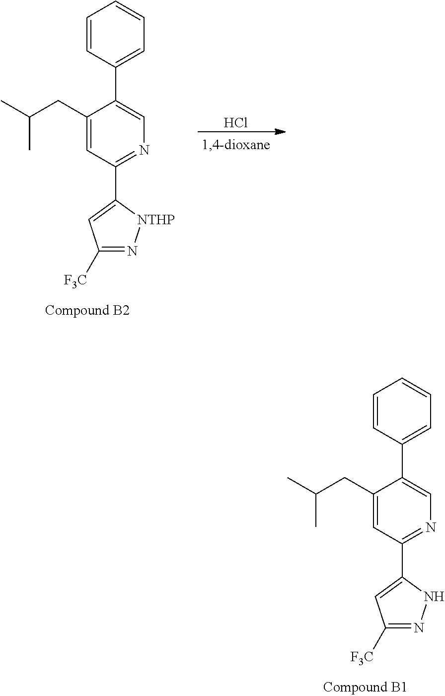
C1(CC(C)C)=CC(C2=CC([F3C])=N[NTHP]2)=NC=C1C1=CC=CC=C1.Cl.C1(CC(C)C)=CC(C2=CC([F3C])=NN2)=NC=C1C1=CC=CC=C1
